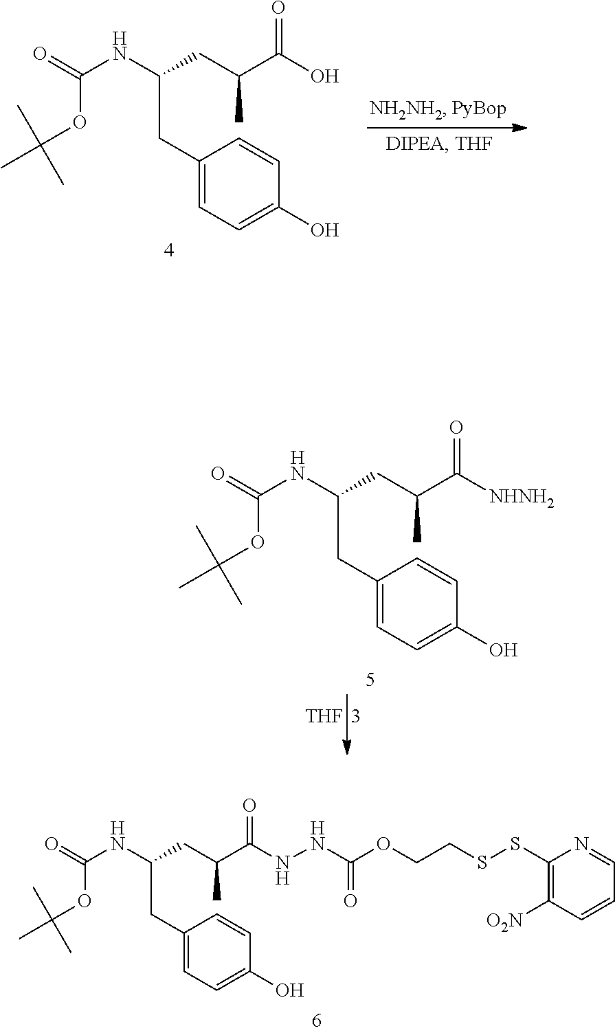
O=C(NC(CC(C(O)=O)C)CC1=CC=C(O)C=C1)OC(C)(C)C.O=C(NC(CC(C([NHNH2])=O)C)CC1=CC=C(O)C=C1)OC(C)(C)C.[THF].O=C(NC(CC(C(NNC(OCCSSC1=C([O2N])C=CC=N1)=O)=O)C)CC1=CC=C(O)C=C1)OC(C)(C)C
